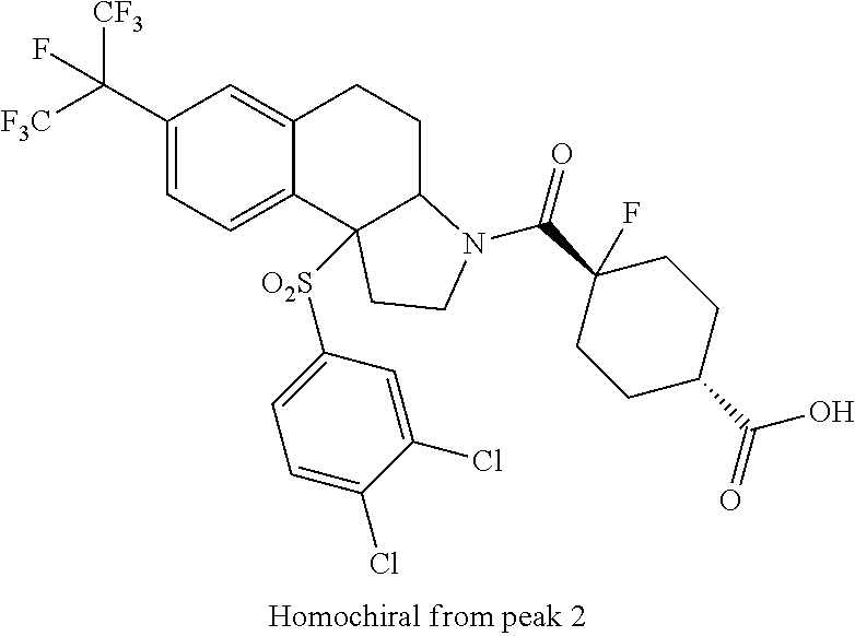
C(C1=CC=C2C(=C1)CCC1C2([O2S]C2=CC=C(Cl)C(Cl)=C2)CCN1C(=O)C1(F)CCC(C(O)=O)CC1)([F3C])([CF3])F
